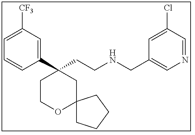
C1(C2(CCNCC3=CN=CC(Cl)=C3)CCOC3(C2)CCCC3)=CC([CF3])=CC=C1
